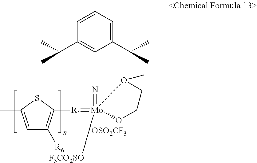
C1=C(C)SC([R1]=[Mo]2(=NC3=C(C(C)C)C=CC=C3C(C)C)([F3CO2SO])([OSO2CF3])OCCO2C)=C1[R6]
